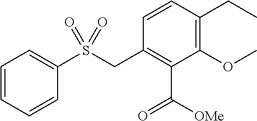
C1=CC=CC(S(CC2=C(C([OMe])=O)C(OC)=C(CC)C=C2)(=O)=O)=C1
